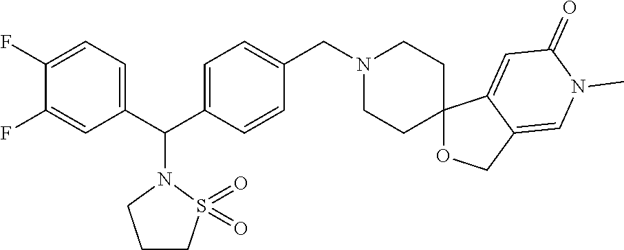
C1(C(C2=CC=C(CN3CCC4(CC3)OCC3=CN(C)C(=O)C=C43)C=C2)N2CCCS2(=O)=O)=CC=C(F)C(F)=C1
